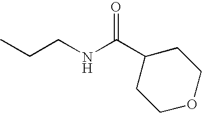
C(NCCC)(C1CCOCC1)=O
